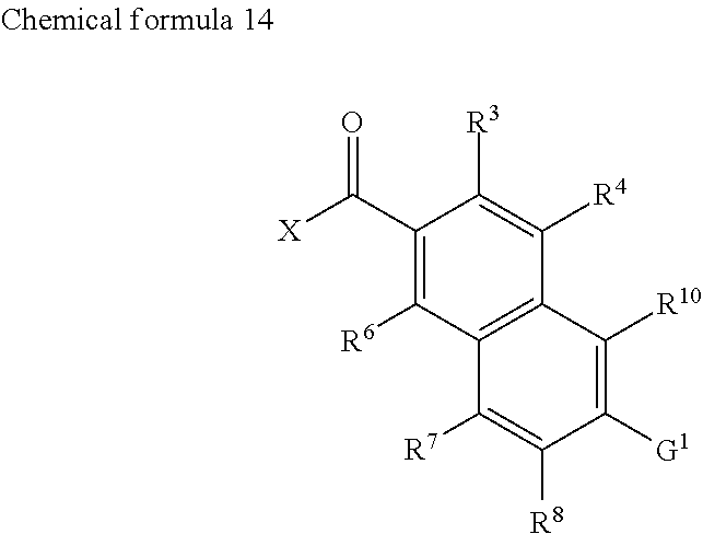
C1(C([X])=O)=C([R6])C2=C(C([R4])=C1[R3])C([R10])=C([G1])C([R8])=C2[R7]
